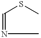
C(=NC)SC
